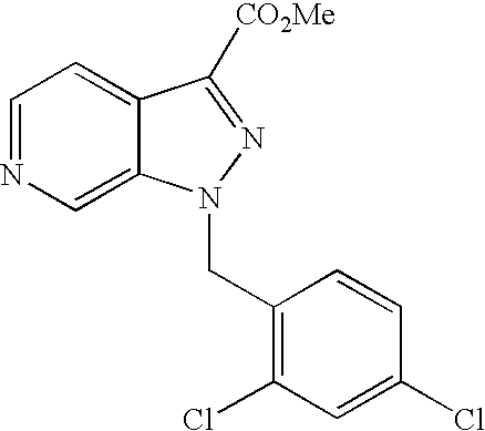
C1=C2C(=CC=N1)C([CO2Me])=NN2CC1=C(Cl)C=C(Cl)C=C1
